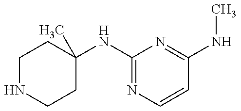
C1NCCC(NC2=NC=CC(NC)=N2)(C)C1
